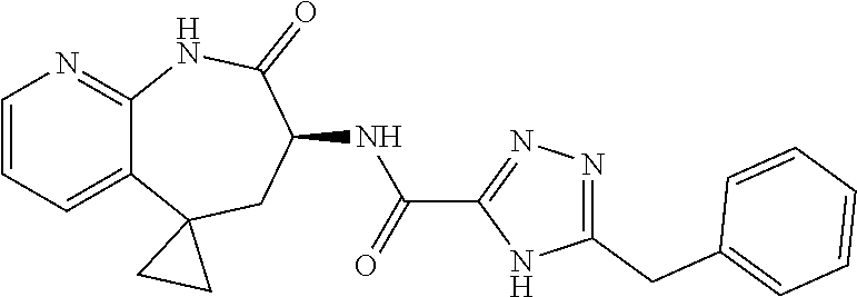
C12=CC=CN=C1NC(=O)C(NC(C1=NN=C(CC3=CC=CC=C3)N1)=O)CC21CC1
